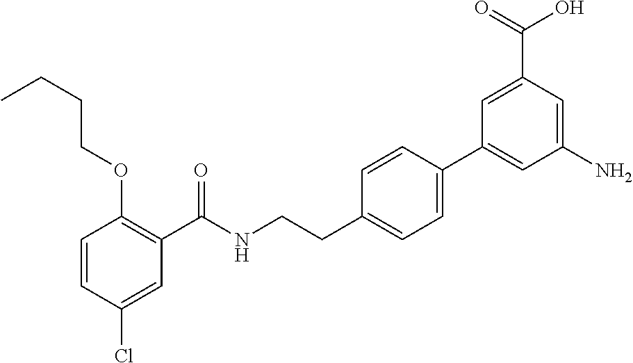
C1=CC(Cl)=CC(C(NCCC2=CC=C(C3=CC(N)=CC(C(=O)O)=C3)C=C2)=O)=C1OCCCC
